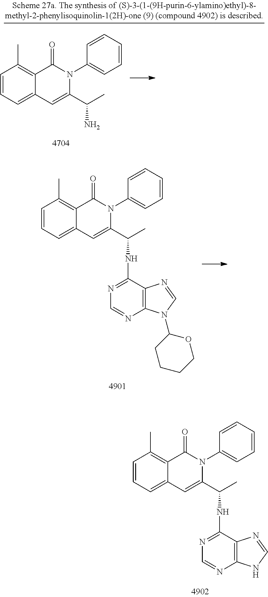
C1=CC=C2C(=C1C)C(=O)N(C1=CC=CC=C1)C(C(C)NC1=NC=NC3=C1N=CN3)=C2.C1=CC=C2C(=C1C)C(=O)N(C1=CC=CC=C1)C(C(C)NC1=NC=NC3=C1N=CN3C1CCCCO1)=C2.C1=CC=C2C(=C1C)C(=O)N(C1=CC=CC=C1)C(C(C)N)=C2
